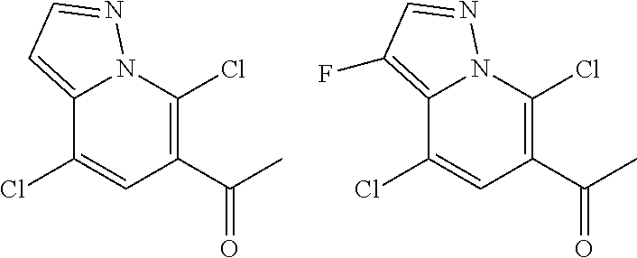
C12=CC=NN1C(Cl)=C(C(C)=O)C=C2Cl.C12=C(F)C=NN1C(Cl)=C(C(C)=O)C=C2Cl
